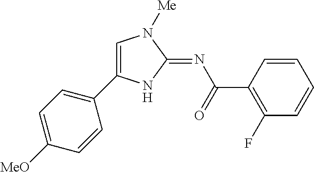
C1=C(C2=CC=C([MeO])C=C2)NC(=NC(=O)C2=C(F)C=CC=C2)N1[Me]
